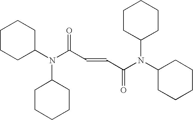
C1CCC(N(C(C=CC(N(C2CCCCC2)C2CCCCC2)=O)=O)C2CCCCC2)CC1
